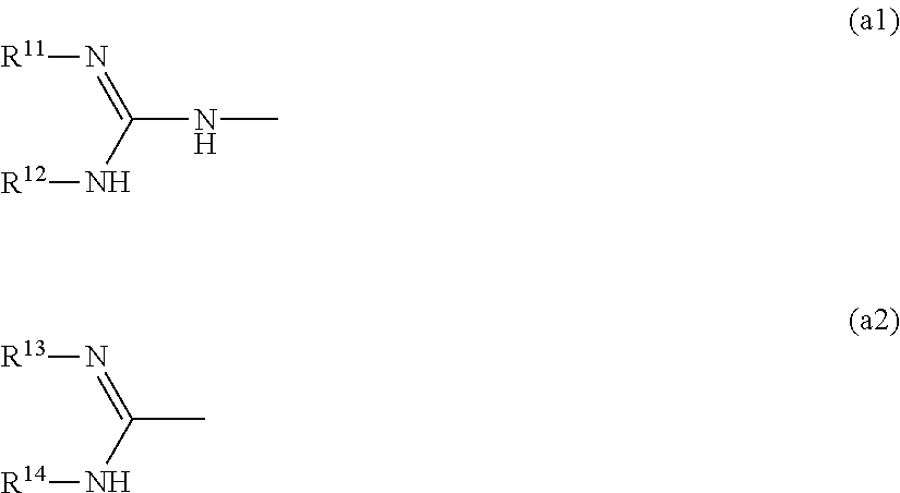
[R11]N=C(NC)N[R12].[R13]N=C(C)N[R14]
